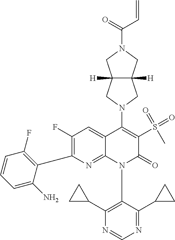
C1(F)=C(C2=C(F)C=CC=C2N)N=C2C(=C1)C(N1CC3([H])C([H])(C1)CN(C(=O)C=C)C3)=C(S(=O)(=O)C)C(=O)N2C1=C(C2CC2)N=CN=C1C1CC1
